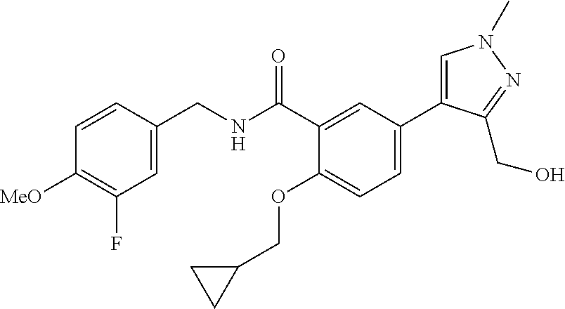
C1=C(CNC(C2=CC(C3=CN(C)N=C3CO)=CC=C2OCC2CC2)=O)C=CC([MeO])=C1F
